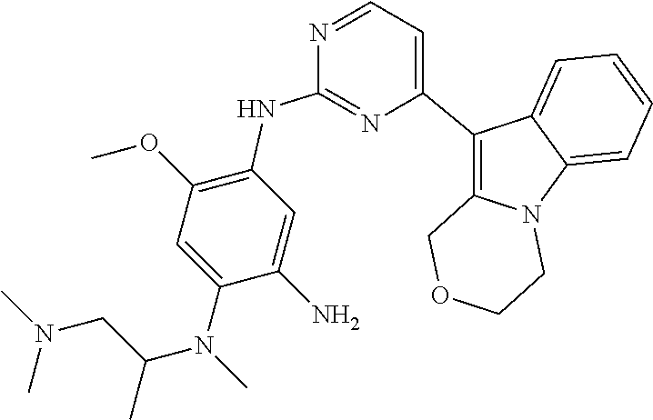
C1(C2=CC=NC(NC3=C(OC)C=C(N(C)C(CN(C)C)C)C(N)=C3)=N2)=C2N(C3=CC=CC=C13)CCOC2
